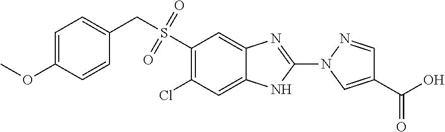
C1(S(=O)(=O)CC2=CC=C(OC)C=C2)=C(Cl)C=C2C(=C1)N=C(N1C=C(C(=O)O)C=N1)N2
